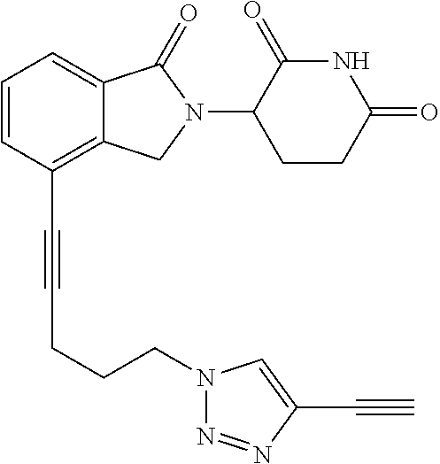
C1=CC(C#CCCCN2N=NC(C#C)=C2)=C2C(=C1)C(=O)N(C1CCC(=O)NC1=O)C2
